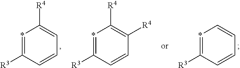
*1=C([R3])C=CC=C1[R4].*1=C([R3])C=CC([R4])=C1[R4].*1=C([R3])C=CC=C1
